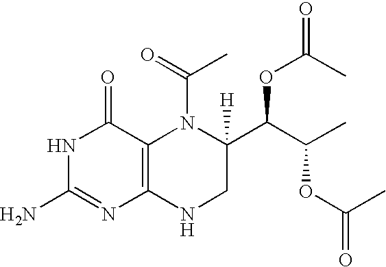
N1C(N)=NC2=C(C1=O)N(C(=O)C)C(C(C(C)OC(=O)C)OC(=O)C)([H])CN2
